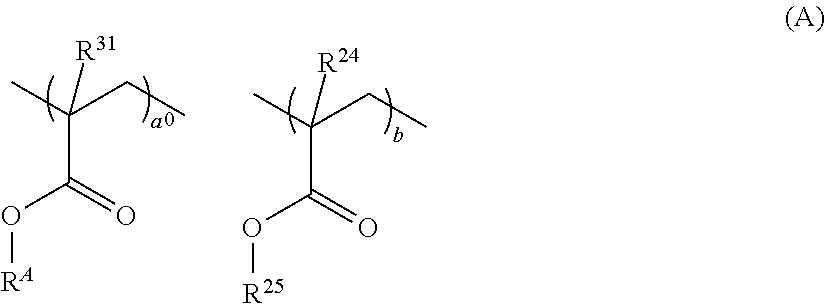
C(C(C)(CC)[R31])(=O)O[RA].C(C(C)(CC)[R24])(=O)O[R25]
